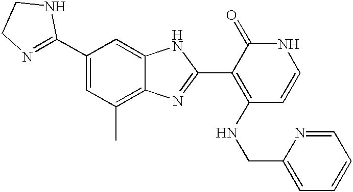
C1(C2=CC(C)=C3C(=C2)NC(C2=C(NCC4=CC=CC=N4)C=CNC2=O)=N3)=NCCN1
